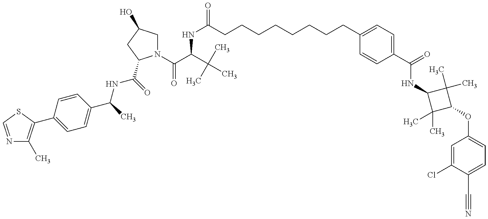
N1=CSC(C2=CC=C(C(NC(=O)C3N(C(=O)C(NC(CCCCCCCCC4=CC=C(C(NC5C(C)(C)C(OC6=CC=C(C#N)C(Cl)=C6)C5(C)C)=O)C=C4)=O)C(C)(C)C)CC(O)C3)C)C=C2)=C1C
